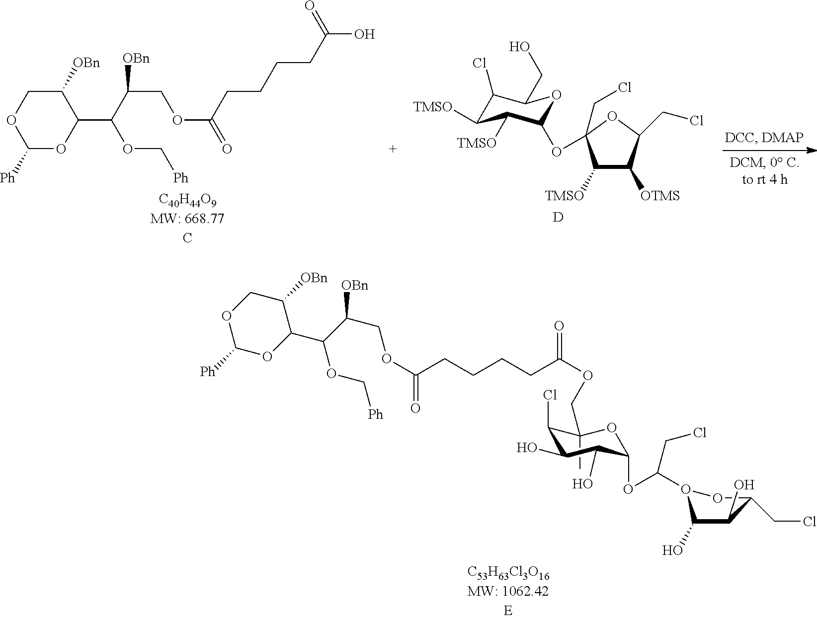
C1([OBn])COC([Ph])OC1C(C(COC(=O)CCCCC(O)=O)[OBn])OC[Ph].C1(Cl)C([TMSO])C([TMSO])C(OC2(CCl)C([TMSO])C([OTMS])C(CCl)O2)OC1CO.[D].C1(C)(COC(CCCCC(OCC(C(C2C([OBn])COC([Ph])O2)OC[Ph])[OBn])=O)=O)C(Cl)C(O)C(O)C(OC(O2C(O)C(O)C(CCl)O2)CCl)O1
